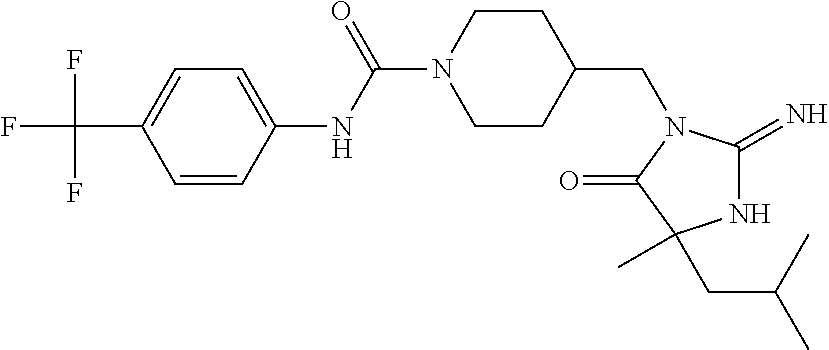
C1=CC(NC(N2CCC(CN3C(=N)NC(CC(C)C)(C)C3=O)CC2)=O)=CC=C1C(F)(F)F
